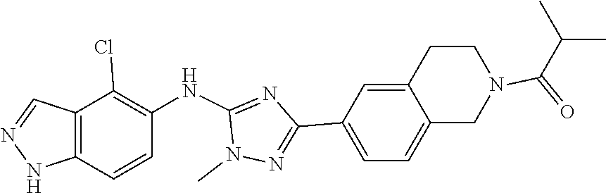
C1=C2CCN(C(C(C)C)=O)CC2=CC=C1C1=NN(C)C(NC2=C(Cl)C3=C(NN=C3)C=C2)=N1
